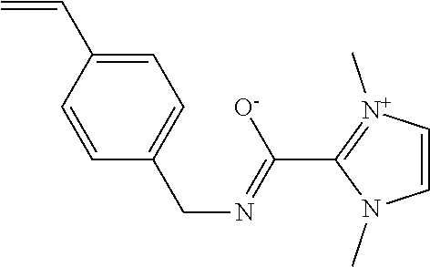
C1=CN(C)C(C(=NCC2=CC=C(C=C)C=C2)[O-])=[N+]1C
